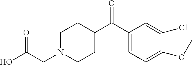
C1N(CC(O)=O)CCC(C(C2=CC=C(OC)C(Cl)=C2)=O)C1
